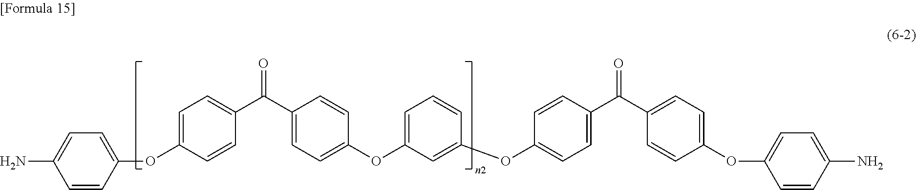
NC1=CC=C(OC2=CC=C(C(C3=CC=C(OC4=CC=CC(OC5=CC=C(C(=O)C6=CC=C(OC7=CC=C(N)C=C7)C=C6)C=C5)=C4)C=C3)=O)C=C2)C=C1
